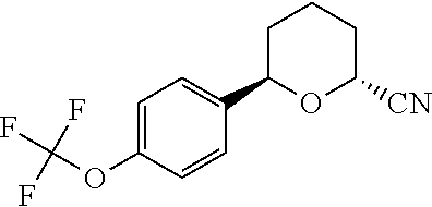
C1=C(OC(F)(F)F)C=CC(C2OC([CN])CCC2)=C1
